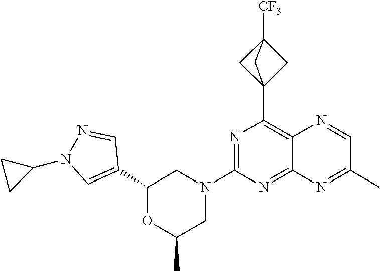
C1(C23CC([CF3])(C2)C3)=C2C(=NC(N3CC(C)OC(C4=CN(C5CC5)N=C4)C3)=N1)N=C(C)C=N2
